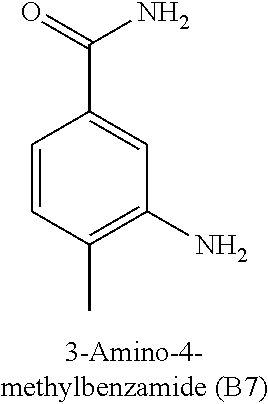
C1=CC(C)=C(N)C=C1C(=O)N
